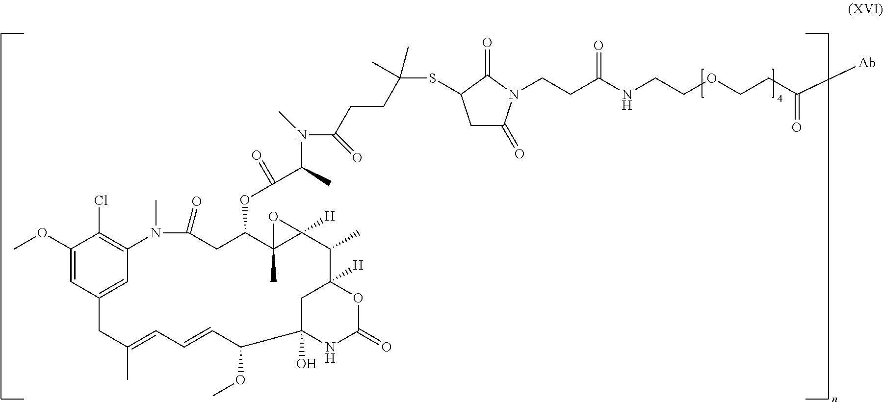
C1(OC)=CC2=CC(=C1Cl)N(C)C(=O)CC(OC(C(C)N(C(CCC(C)(C)SC1CC(=O)N(CCC(NCCOCCC([Ab])=O)=O)C1=O)=O)C)=O)C1(C)C([H])(O1)C(C)C1([H])CC(O)(C(OC)C=CC=C(C)C2)NC(=O)O1
